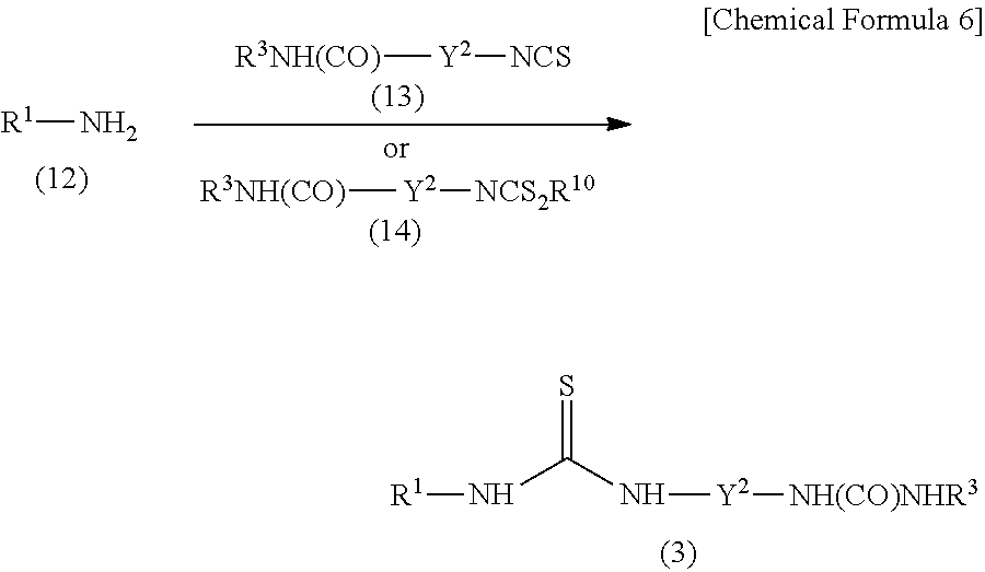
N(C(N[Y2][NH(CO)NHR3])=S)[R1].[R1]N.[R3NH(CO)][Y2][NCS].[R3NH(CO)][Y2][NCS2R10]
